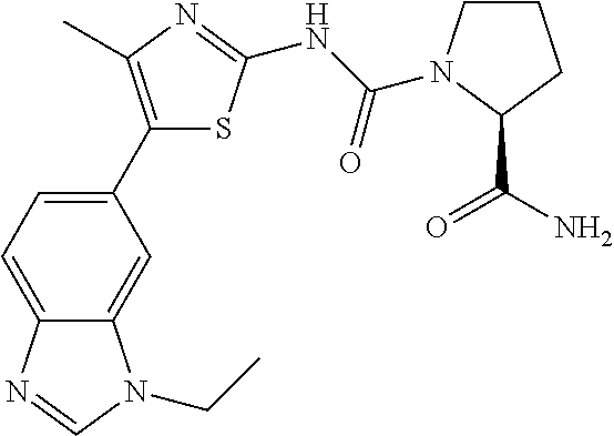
C1(C2=CC=C3C(=C2)N(CC)C=N3)=C(C)N=C(NC(=O)N2CCCC2C(=O)N)S1
